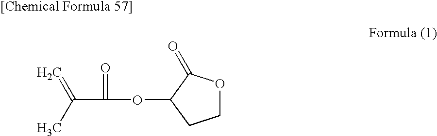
C(C(OC1CCOC1=O)=O)(C)=C
